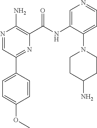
N1=CC(C2=CC=C(OC)C=C2)=NC(C(NC2=CN=CC=C2N2CCC(N)CC2)=O)=C1N
